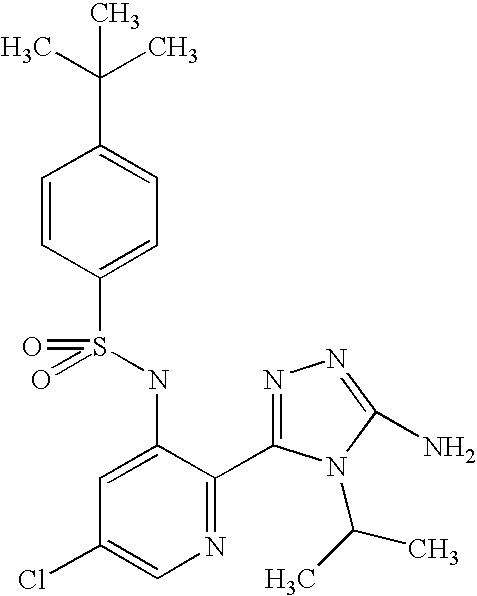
C1=CC(S(=O)(NC2=CC(Cl)=CN=C2C2=NN=C(N)N2C(C)C)=O)=CC=C1C(C)(C)C
